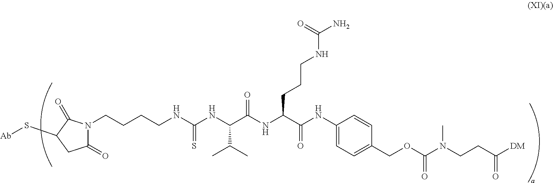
S([Ab])C1C(=O)N(CCCCNC(NC(C(NC(C(NC2=CC=C(COC(N(CCC([DM])=O)C)=O)C=C2)=O)CCCNC(N)=O)=O)C(C)C)=S)C(=O)C1
